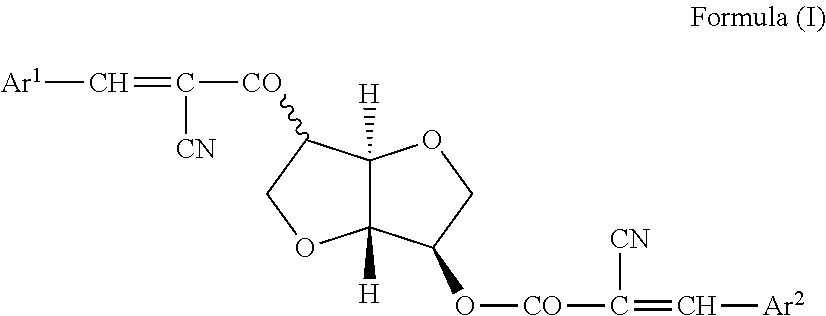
C12([H])C([H])(C(O[CO]C(=C[Ar2])[CN])CO1)OCC2[CO]C(=C[Ar1])[CN]
